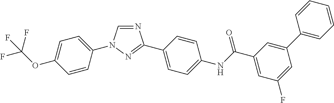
N1=CN(C2=CC=C(OC(F)(F)F)C=C2)N=C1C1=CC=C(NC(C2=CC(F)=CC(C3=CC=CC=C3)=C2)=O)C=C1
